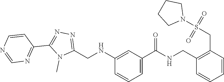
N1=C(C2=NN=C(CNC3=CC(C(=O)NCC4=C(CS(N5CCCC5)(=O)=O)C=CC=C4)=CC=C3)N2C)C=CN=C1
